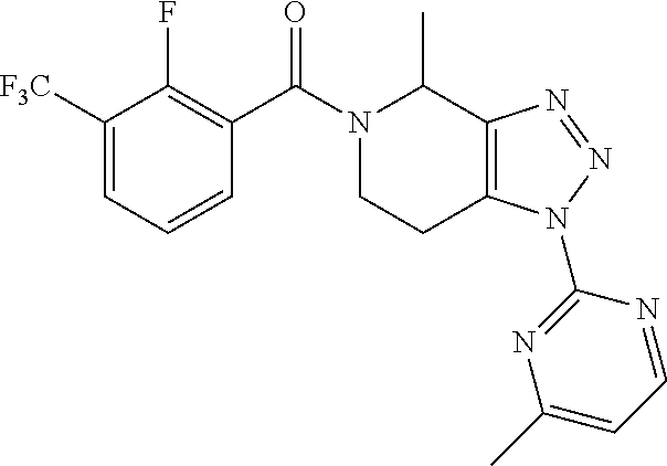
C1([F3C])=CC=CC(C(N2CCC3=C(C2C)N=NN3C2=NC(C)=CC=N2)=O)=C1F
